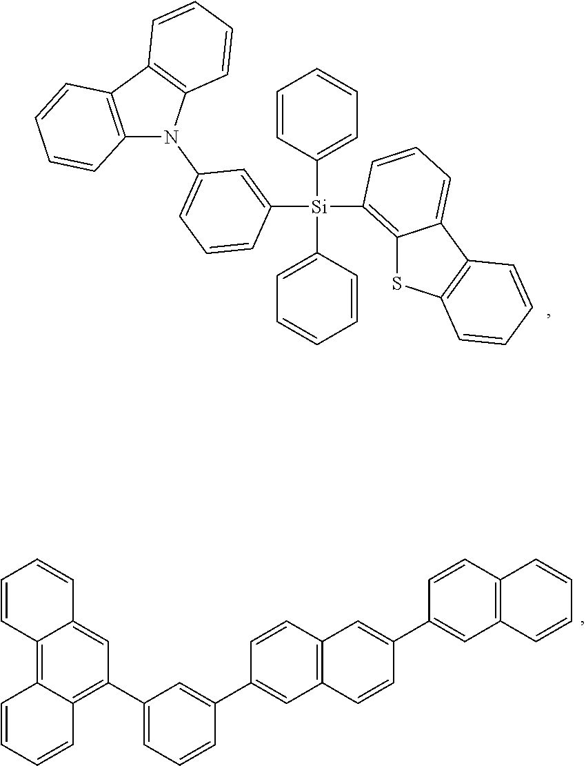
C12=C([Si](C3=CC=CC=C3)(C3=CC=CC=C3)C3=CC(N4C5=C(C6=C4C=CC=C6)C=CC=C5)=CC=C3)C=CC=C1C1=C(S2)C=CC=C1.C12=C3C(=C(C4=CC=CC(C5=CC6=C(C=C5)C=C(C5=CC7=C(C=C5)C=CC=C7)C=C6)=C4)C=C1C=CC=C2)C=CC=C3
